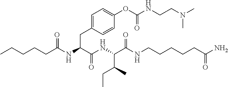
CCCCCC(NC(C(NC(C(NCCCCCC(N)=O)=O)C(C)CC)=O)CC1=CC=C(OC(=O)NCCN(C)C)C=C1)=O
